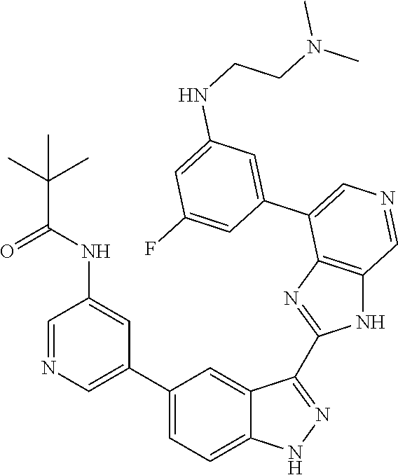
C1(C2=CN=CC(NC(C(C)(C)C)=O)=C2)=CC=C2C(=C1)C(C1=NC3=C(N1)C=NC=C3C1=CC(NCCN(C)C)=CC(F)=C1)=NN2
